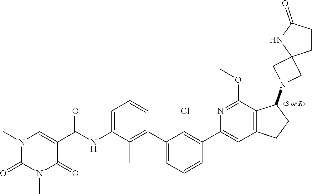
N1(C)C(=O)N(C)C=C(C(NC2=CC=CC(C3=CC=CC(C4=CC5=C(C(OC)=N4)C(N4CC6(C4)CCC(=O)N6)CC5)=C3Cl)=C2C)=O)C1=O
